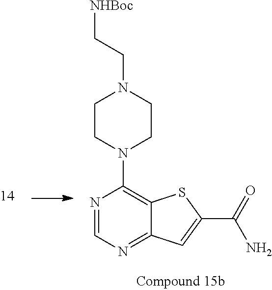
C1CN(C2=C3C(=NC=N2)C=C(C(=O)N)S3)CCN1CC[NHBoc]
